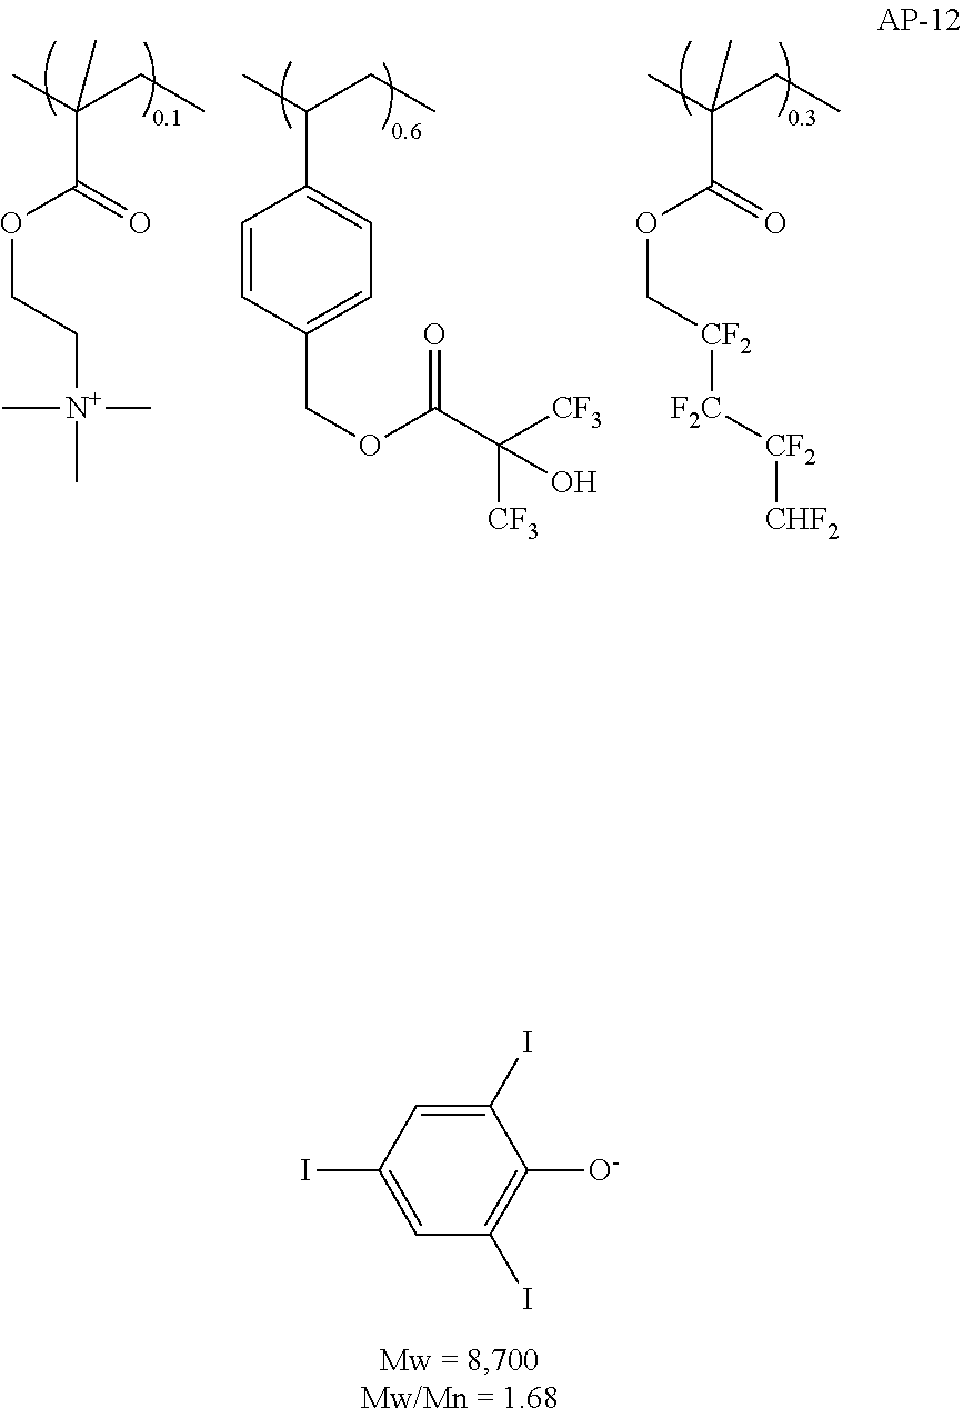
CC(C(OCC[N+](C)(C)C)=O)(CC)C.CC(C1=CC=C(COC(=O)C([CF3])([CF3])O)C=C1)CC.CC(C(OC[CF2][F2C][CF2][CHF2])=O)(CC)C.C1(I)=CC(I)=CC(I)=C1[O-]
